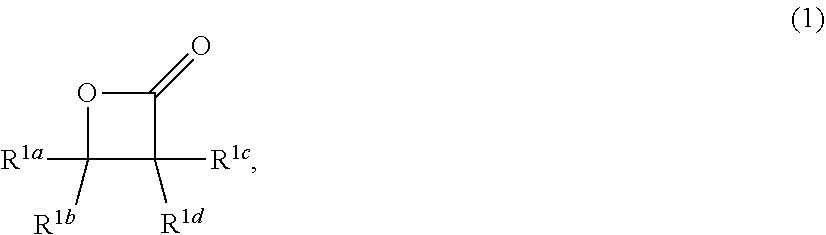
O1C([R1a])([R1b])C([R1c])([R1d])C1=O
